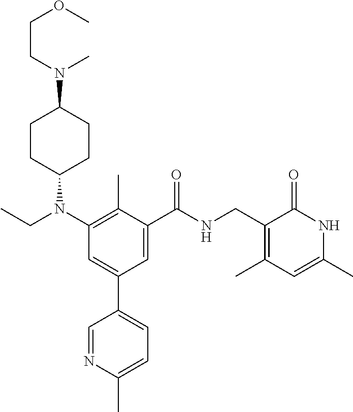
N1=CC(C2=CC(N(CC)C3CCC(N(CCOC)C)CC3)=C(C)C(C(NCC3=C(C)C=C(C)NC3=O)=O)=C2)=CC=C1C
